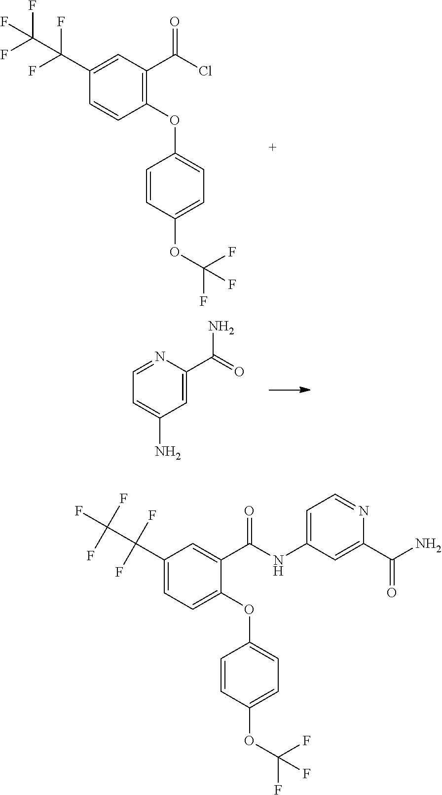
C1(NC(C2=CC(C(C(F)(F)F)(F)F)=CC=C2OC2=CC=C(OC(F)(F)F)C=C2)=O)=CC=NC(C(N)=O)=C1.C1(C(Cl)=O)=C(OC2=CC=C(OC(F)(F)F)C=C2)C=CC(C(C(F)(F)F)(F)F)=C1.N1=CC=C(N)C=C1C(N)=O
